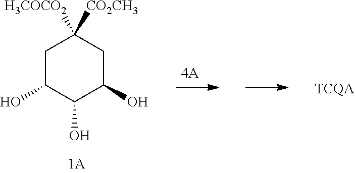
C1C(O)C(O)C(O)CC1([H3COCO2])[CO2CH3]
